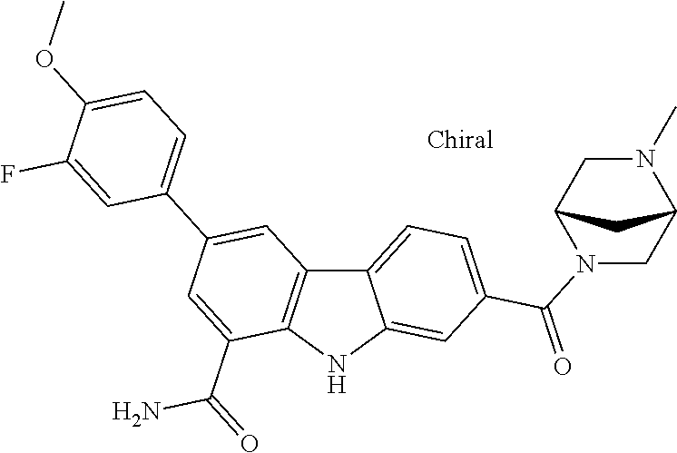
C12=CC=C(C(=O)N3CC4N(C)CC3C4)C=C1NC1=C2C=C(C2=CC=C(OC)C(F)=C2)C=C1C(=O)N
